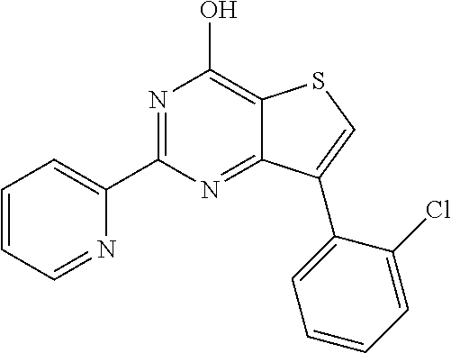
N1=C(C2=CC=CC=N2)N=C2C(=C1O)SC=C2C1=CC=CC=C1Cl
